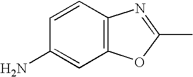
C1=CC2=C(C=C1N)OC(C)=N2
